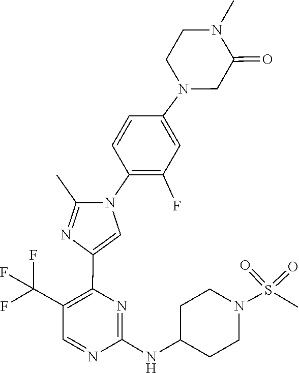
C1C(NC2=NC(C3=CN(C4=C(F)C=C(N5CC(=O)N(C)CC5)C=C4)C(C)=N3)=C(C(F)(F)F)C=N2)CCN(S(=O)(=O)C)C1
